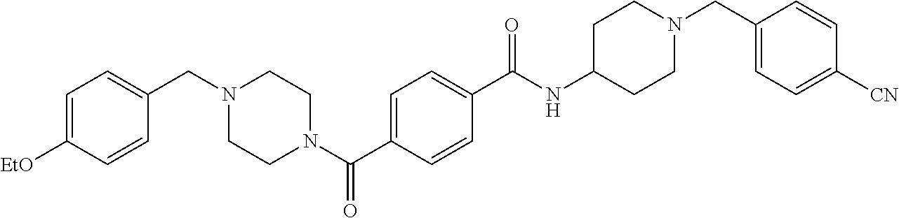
C1(CN2CCN(C(C3=CC=C(C(NC4CCN(CC5=CC=C([CN])C=C5)CC4)=O)C=C3)=O)CC2)=CC=C([EtO])C=C1
